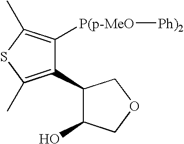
C1(C2=C(C)SC(C)=C2[P(p-MeO][Ph)2])C(O)COC1
